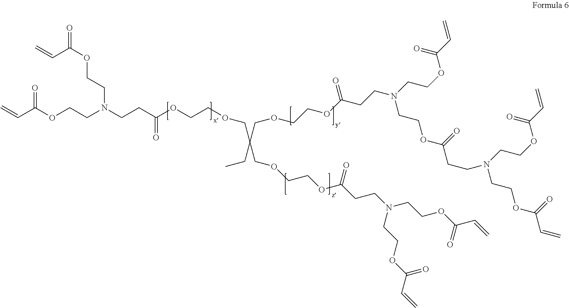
O=C(OCCN(CCC(OCCOCC(COCCOC(CCN(CCOC(C=C)=O)CCOC(C=C)=O)=O)(COCCOC(CCN(CCOC(C=C)=O)CCOC(CCN(CCOC(C=C)=O)CCOC(C=C)=O)=O)=O)CC)=O)CCOC(C=C)=O)C=C
